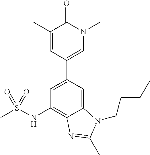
N(C1=C2C(=CC(C3=CN(C)C(=O)C(C)=C3)=C1)N(CCCC)C(C)=N2)S(C)(=O)=O
